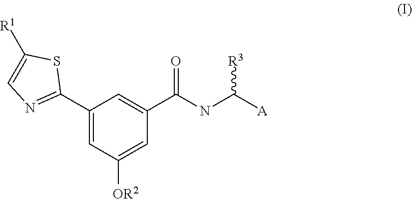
C1(C2=NC=C([R1])S2)=CC([OR2])=CC(C(NC([A])[R3])=O)=C1
